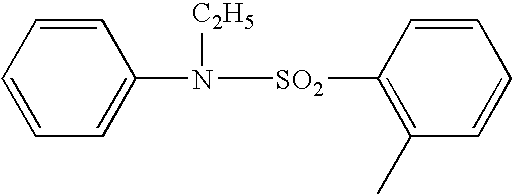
C1=CC=C(N([SO2]C2=C(C)C=CC=C2)[C2H5])C=C1
